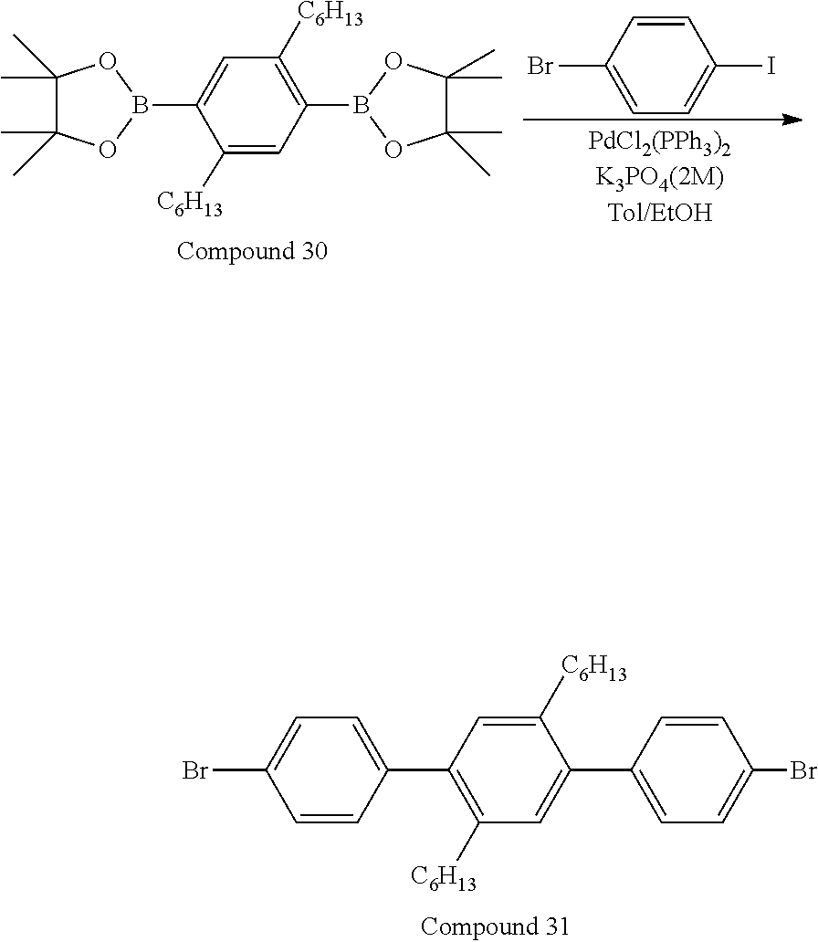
C1(B2OC(C)(C)C(C)(C)O2)=CC([C6H13])=C(B2OC(C)(C)C(C)(C)O2)C=C1[C6H13].C1(Br)=CC=C(I)C=C1.C1(Br)=CC=C(C2=C([C6H13])C=C(C3=CC=C(Br)C=C3)C([C6H13])=C2)C=C1
